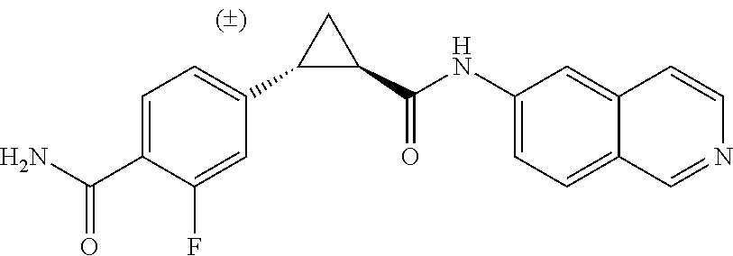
C1=C(C(N)=O)C(F)=CC(C2C(C(NC3=CC=C4C=NC=CC4=C3)=O)C2)=C1
